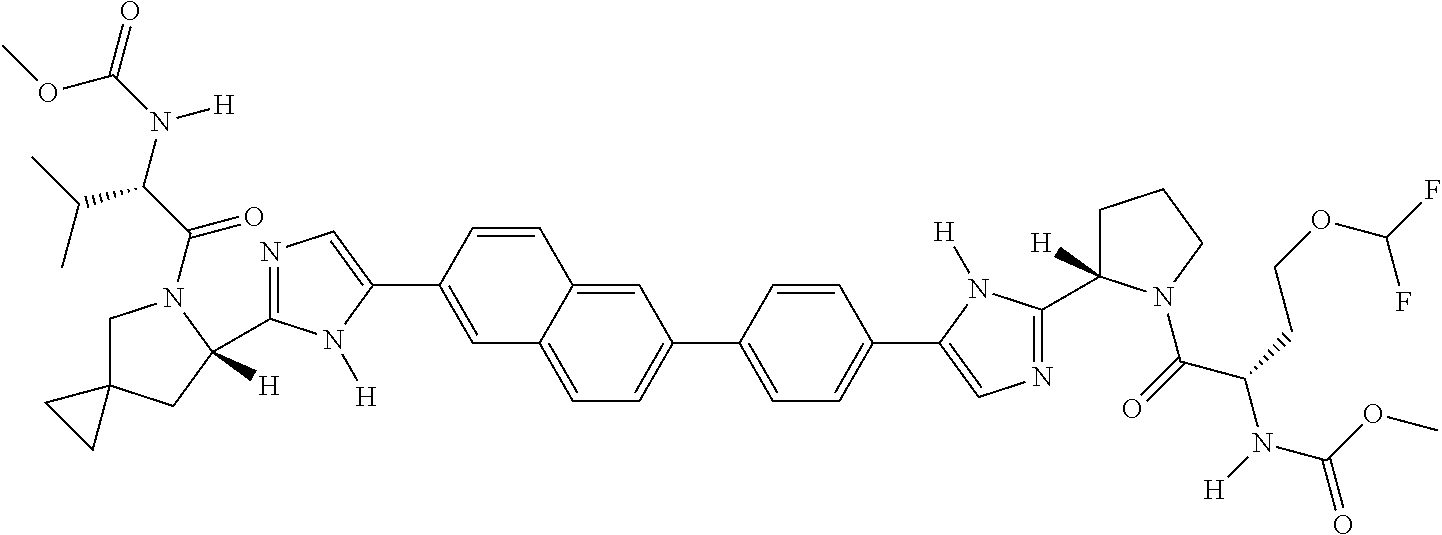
C1(C2([H])CC3(CN2C(C(N(C(=O)OC)[H])C(C)C)=O)CC3)=NC=C(C2=CC3=CC=C(C4=CC=C(C5=CN=C(C6([H])CCCN6C(=O)C(CCOC(F)F)N([H])C(OC)=O)N5[H])C=C4)C=C3C=C2)N1[H]
